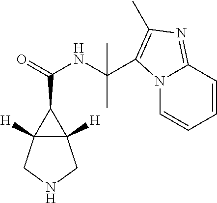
C12([H])C([H])(CNC1)C2C(=O)NC(C)(C)C1=C(C)N=C2C=CC=CN21
